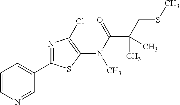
C1=CN=CC(C2=NC(Cl)=C(N(C(=O)C(C)(C)CSC)C)S2)=C1
